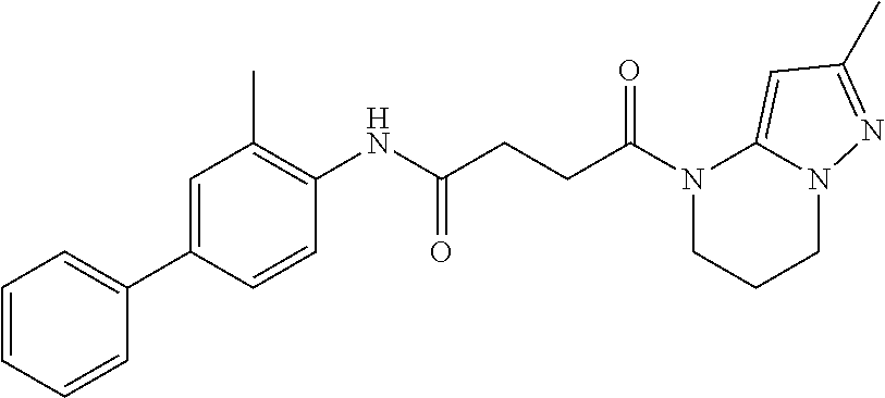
C1(NC(CCC(N2CCCN3C2=CC(C)=N3)=O)=O)=C(C)C=C(C2=CC=CC=C2)C=C1
